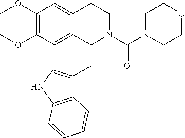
COC1=C(OC)C=C2C(=C1)CCN(C(N1CCOCC1)=O)C2CC1=CNC2=C1C=CC=C2
